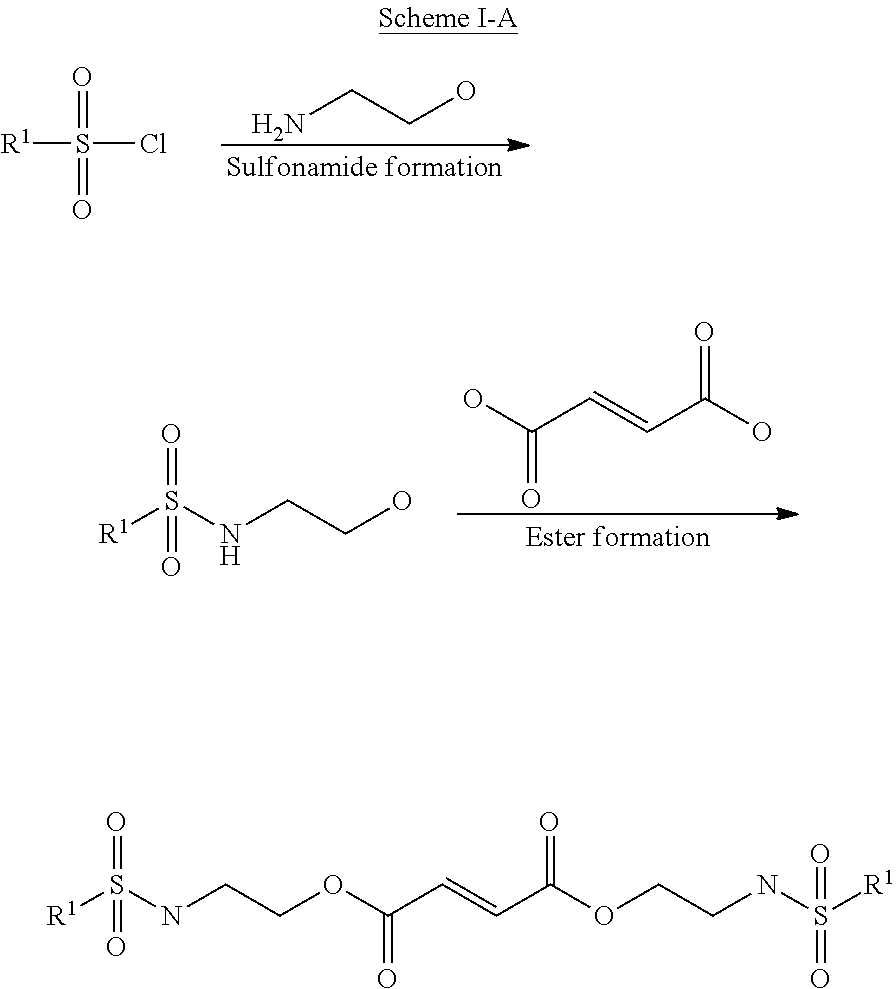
NCCO.[R1]S(=O)(=O)Cl.OC(=O)C=CC(O)=O.[R1]S(NCCO)(=O)=O.[R1]S(NCCOC(C=CC(OCCNS(=O)(=O)[R1])=O)=O)(=O)=O
